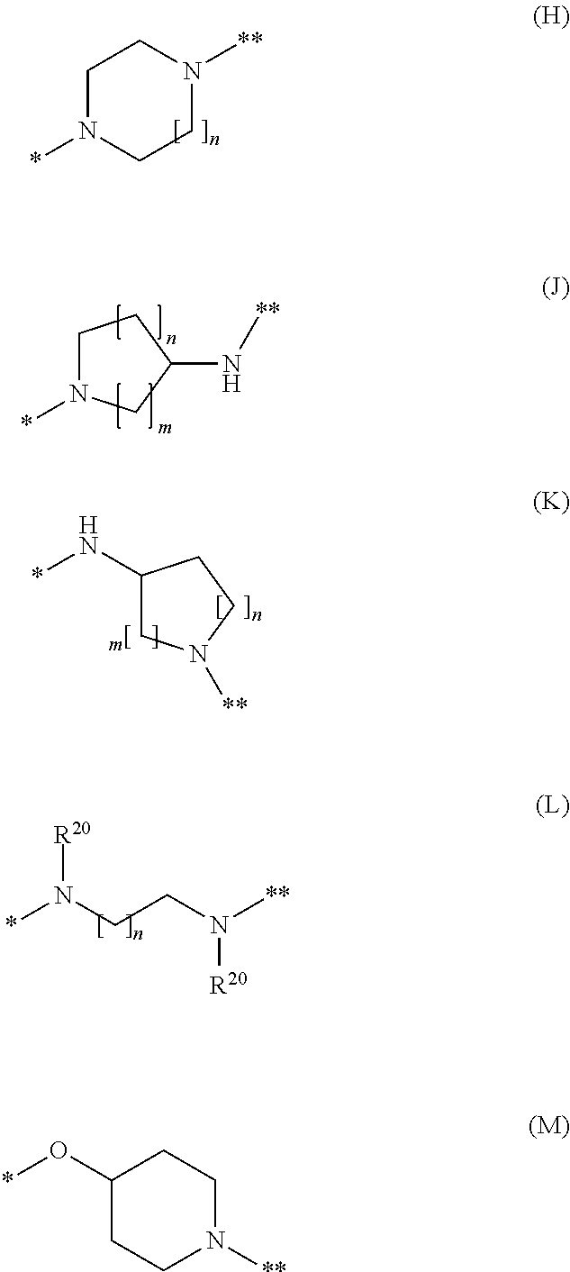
C1CC(N[**])CN1*.C1(N*)CN([**])CC1.C1N(*)CCN([**])C1.*N(CCN([R20])[**])[R20].C1(O*)CCN([**])CC1
